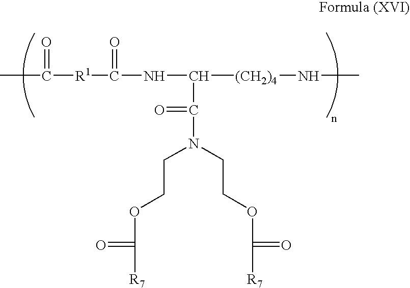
CC([R1]C(NC([(CH2)4]NC)C(N(CCOC(=O)[R7])CCOC(=O)[R7])=O)=O)=O
